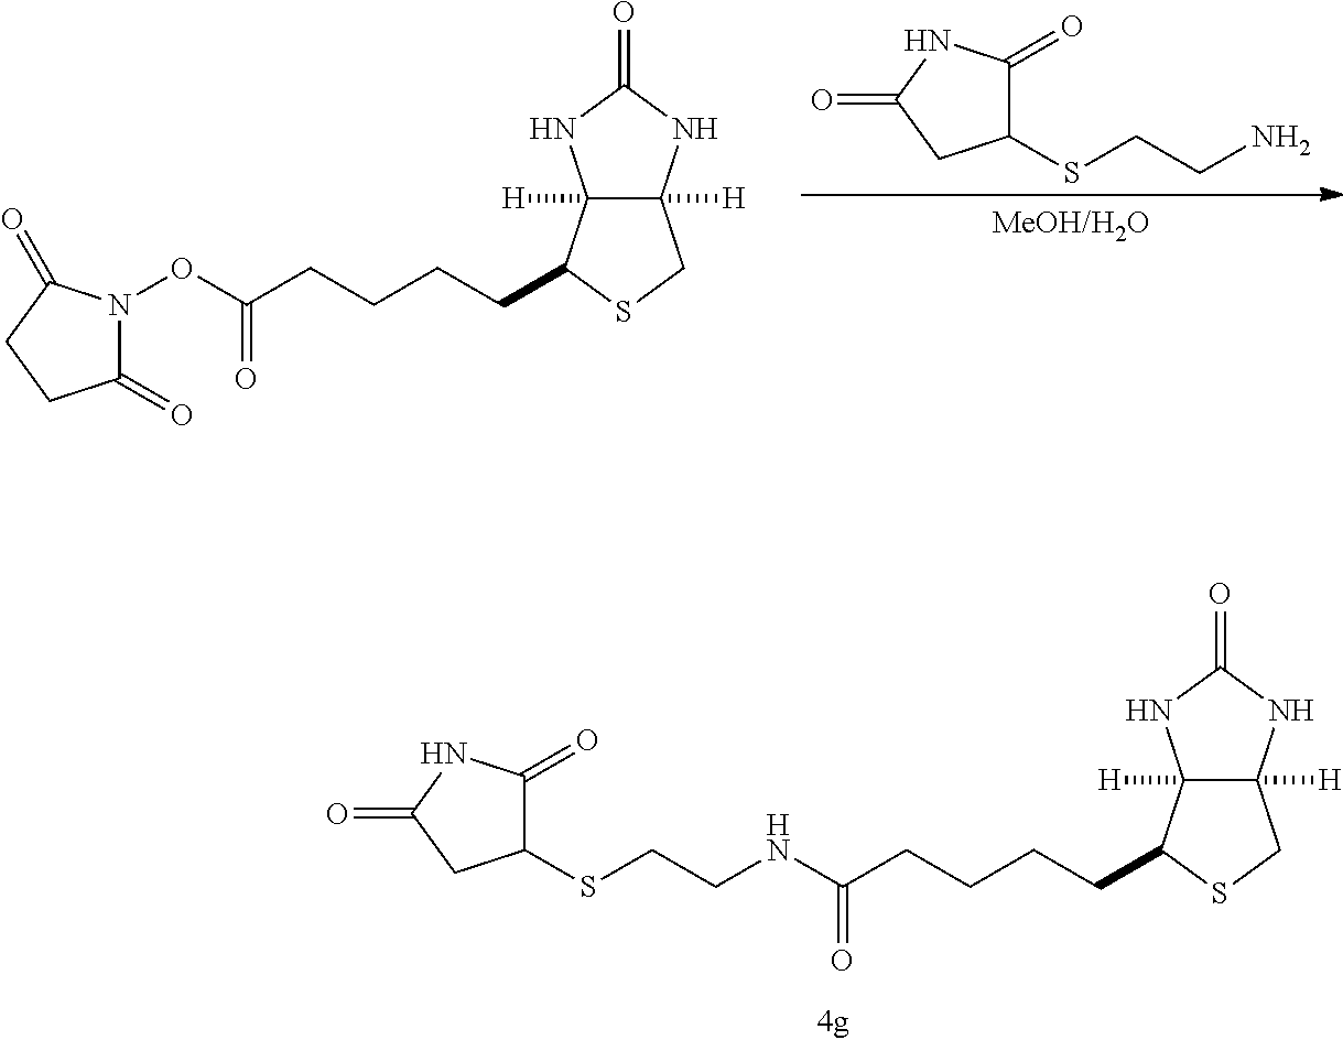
C1(SCCN)C(=O)NC(=O)C1.C1(=O)N(OC(CCCCC2C3([H])C([H])(CS2)NC(=O)N3)=O)C(=O)CC1.C(NC(CCCCC1C2([H])C([H])(CS1)NC(=O)N2)=O)CSC1C(=O)NC(=O)C1
